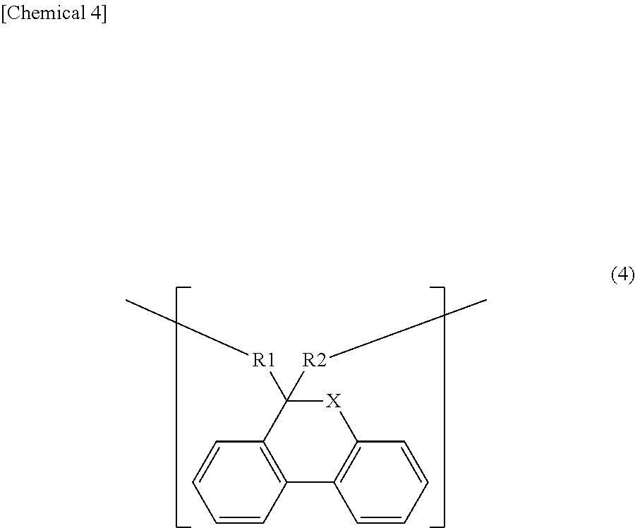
C1=CC2=C(C=C1)C([R2]C)([R1]C)[X]C1=C2C=CC=C1
